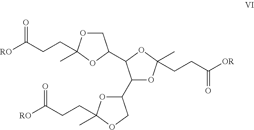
[RO]C(CCC1(C)OCC(C2C(C3OC(CCC([RO])=O)(C)OC3)OC(CCC([OR])=O)(C)O2)O1)=O
